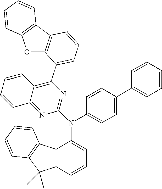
C12=C(C=CC=C1N(C1=CC=C(C3=CC=CC=C3)C=C1)C1=NC(C3=CC=CC4=C3OC3=C4C=CC=C3)=C3C(=N1)C=CC=C3)C(C)(C)C1=C2C=CC=C1
